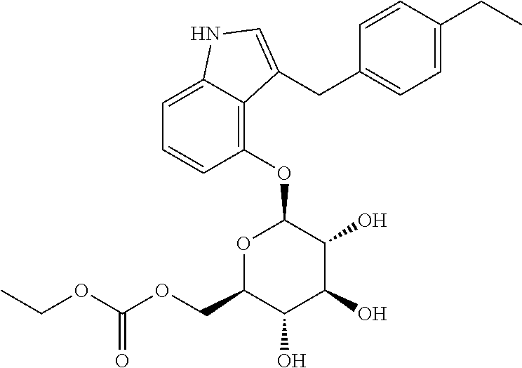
C1=C2C(=C(OC3OC(COC(OCC)=O)C(O)C(O)C3O)C=C1)C(CC1=CC=C(CC)C=C1)=CN2
